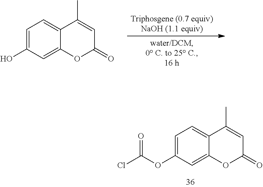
C1=C(O)C=C2C(=C1)C(C)=CC(=O)O2.C1=C(OC(Cl)=O)C=C2C(=C1)C(C)=CC(=O)O2
